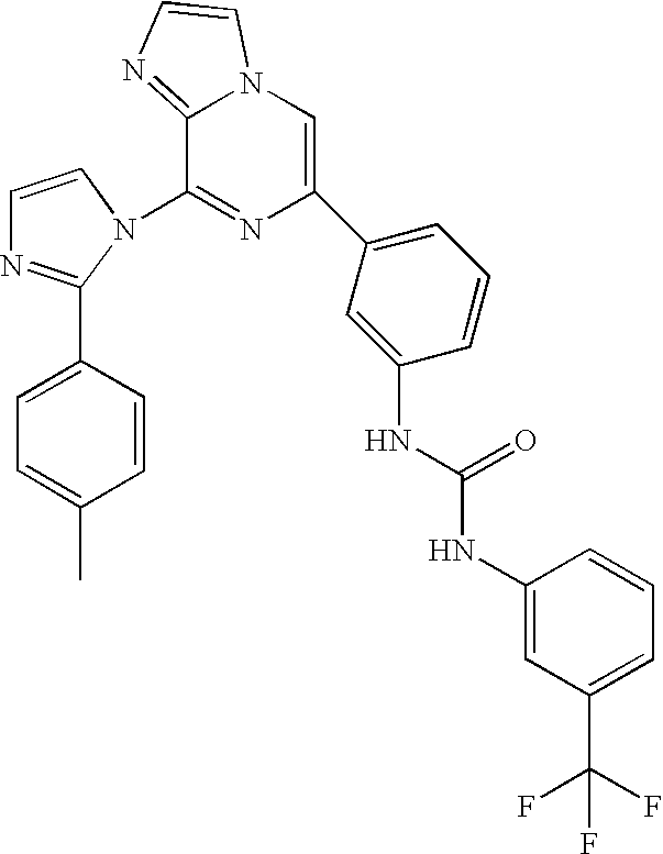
C1=CN(C2=NC(C3=CC=CC(NC(=O)NC4=CC(C(F)(F)F)=CC=C4)=C3)=CN3C2=NC=C3)C(C2=CC=C(C)C=C2)=N1
